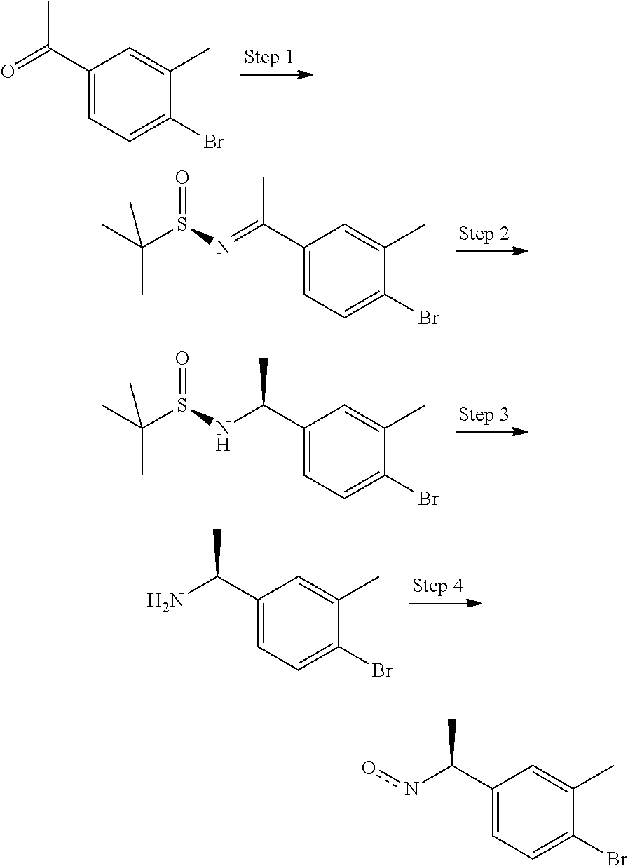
C1(C(=O)C)=CC=C(Br)C(C)=C1.C1(C(=NS(C(C)(C)C)=O)C)=CC=C(Br)C(C)=C1.C1(C(NS(C(C)(C)C)=O)C)=CC=C(Br)C(C)=C1.C1(C(N)C)=CC=C(Br)C(C)=C1.C1(C(no)C)=CC=C(Br)C(C)=C1
